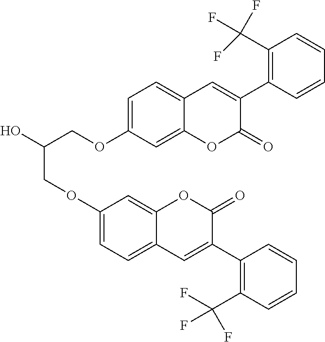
C1=C(OCC(O)COC2=CC=C3C(=C2)OC(=O)C(C2=C(C(F)(F)F)C=CC=C2)=C3)C=C2C(=C1)C=C(C1=C(C(F)(F)F)C=CC=C1)C(=O)O2
